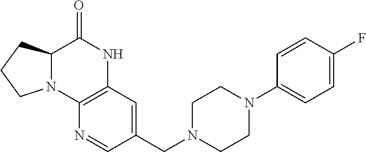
C12=C(C=C(CN3CCN(C4=CC=C(F)C=C4)CC3)C=N1)NC(=O)C1N2CCC1
